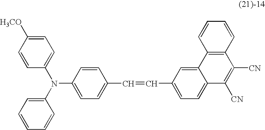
C1=CC(N(C2=CC=C([H3CO])C=C2)C2=CC=CC=C2)=CC=C1C=CC1=CC=C2C(=C1)C1=C(C([CN])=C2[CN])C=CC=C1
